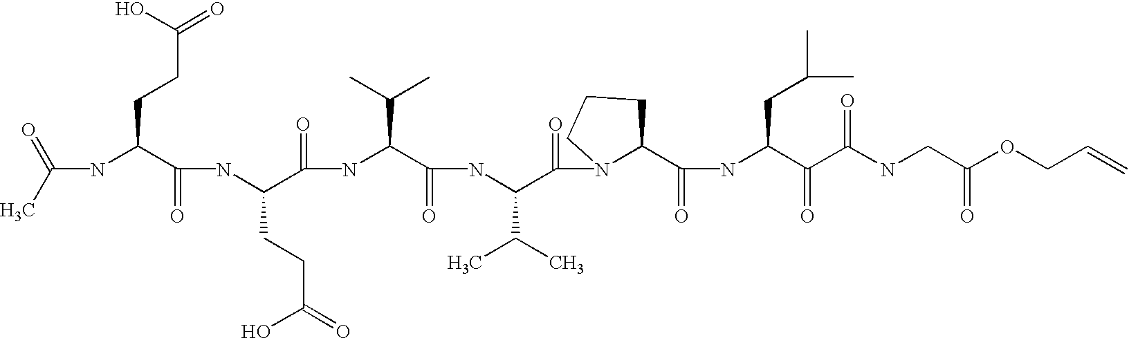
C(NC(C(NC(C(=O)NC(C(=O)NC(C(=O)N1C(C(=O)NC(C(=O)C(NCC(OCC=C)=O)=O)CC(C)C)CCC1)C(C)C)C(C)C)CCC(=O)O)=O)CCC(=O)O)(C)=O
